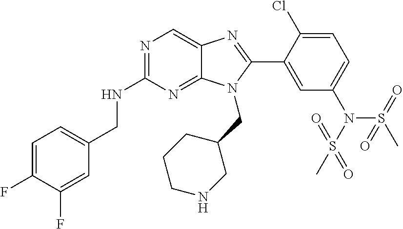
C1=C(F)C(F)=CC(CNC2=NC=C3C(=N2)N(CC2CCCNC2)C(C2=CC(N(S(C)(=O)=O)S(C)(=O)=O)=CC=C2Cl)=N3)=C1
